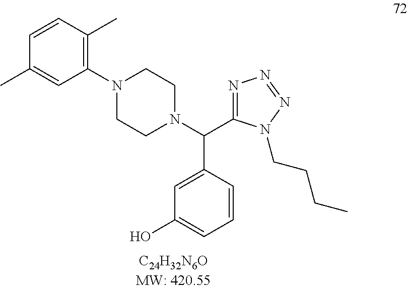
N1(C2=C(C)C=CC(C)=C2)CCN(C(C2=NN=NN2CCCC)C2=CC(O)=CC=C2)CC1
